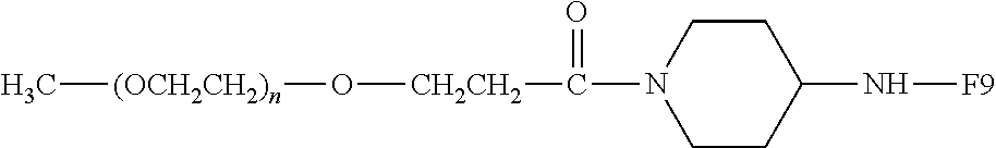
[(OCH2CH2)n](C)O[CH2CH2]C(N1CCC(N[F9])CC1)=O
